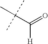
C(C(C)(C)C)(=O)[H]
